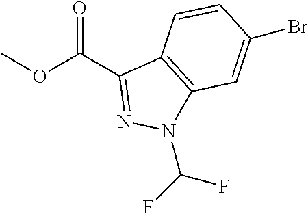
O(C(C1=NN(C(F)F)C2=C1C=CC(Br)=C2)=O)C
